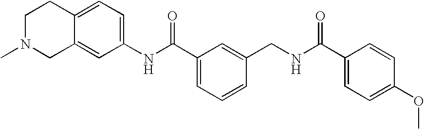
C1N(C)CC2=CC(NC(C3=CC=CC(CNC(C4=CC=C(OC)C=C4)=O)=C3)=O)=CC=C2C1
